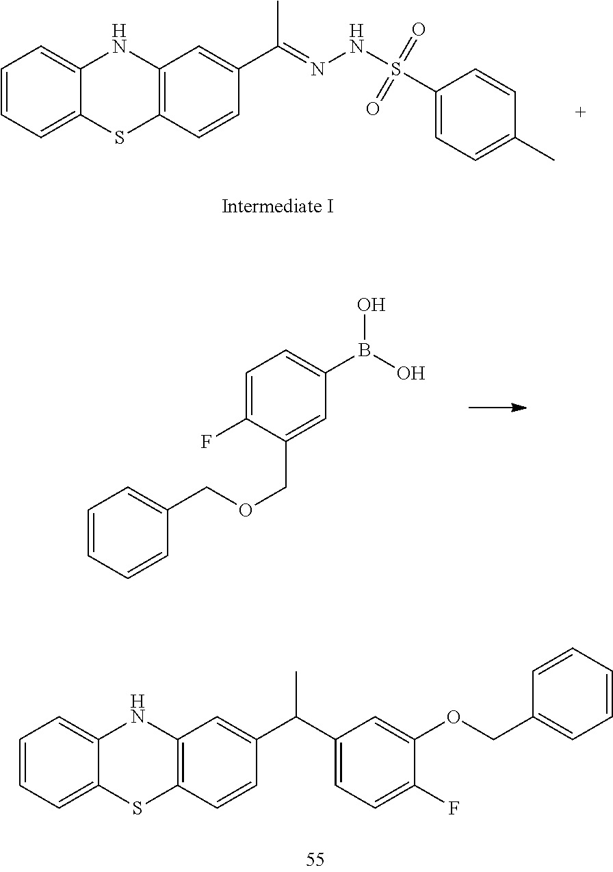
C1=CC=C2C(=C1)NC1=C(S2)C=CC(C(=NNS(=O)(=O)C2=CC=C(C)C=C2)C)=C1.C1=C(F)C(COCC2=CC=CC=C2)=CC(B(O)O)=C1.C1=CC=C2C(=C1)NC1=C(S2)C=CC(C(C2=CC=C(F)C(OCC3=CC=CC=C3)=C2)C)=C1
